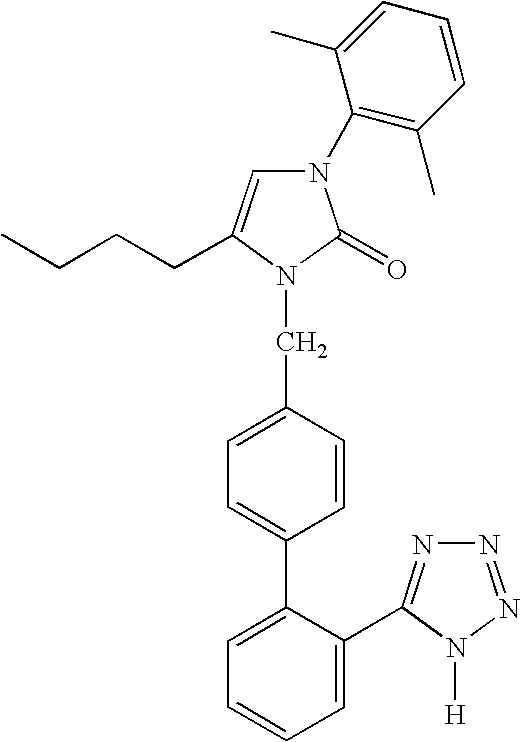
N1(C2=C(C)C=CC=C2C)C=C(CCCC)N(CC2=CC=C(C3=CC=CC=C3C3=NN=NN3[H])C=C2)C1=O
